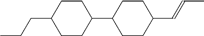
C1CC(C=CC)CCC1C1CCC(CCC)CC1
